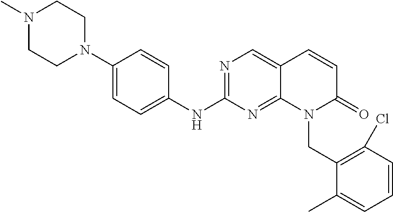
N1(C)CCN(C2=CC=C(NC3=NC=C4C(=N3)N(CC3=C(Cl)C=CC=C3C)C(=O)C=C4)C=C2)CC1
